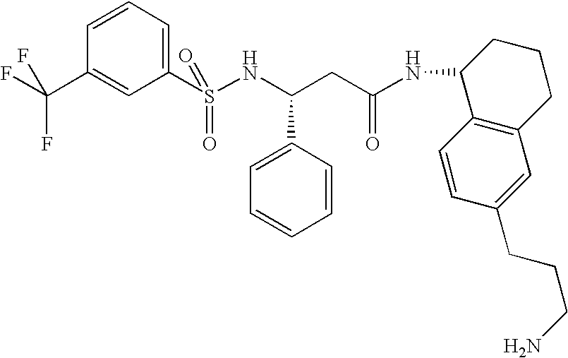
C12=C(CCCC1NC(CC(NS(C1=CC=CC(C(F)(F)F)=C1)(=O)=O)C1=CC=CC=C1)=O)C=C(CCCN)C=C2
